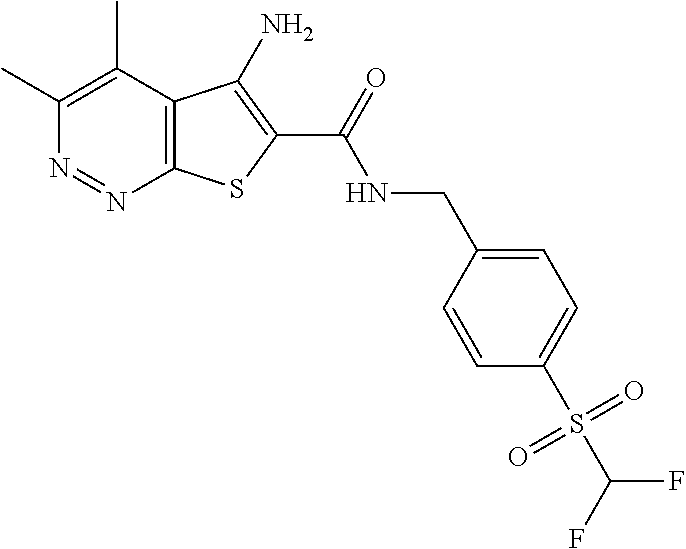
C1(C)=C(C)C2=C(N=N1)SC(C(=O)NCC1=CC=C(S(C(F)F)(=O)=O)C=C1)=C2N
